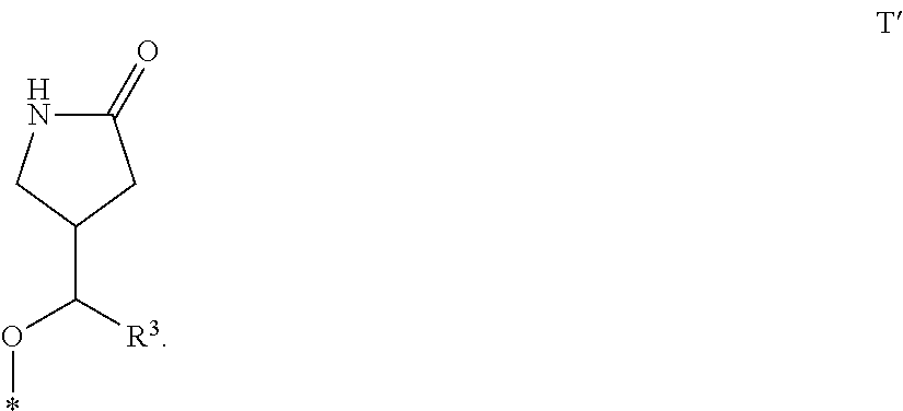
*OC([R3])C1CNC(=O)C1
